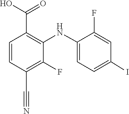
C1=C(NC2=C(C(=O)O)C=CC(C#N)=C2F)C(F)=CC(I)=C1
